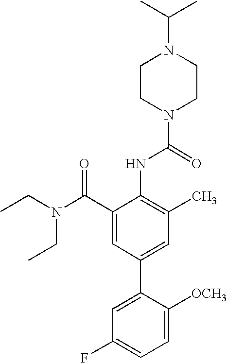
C1(C(N(CC)CC)=O)=CC(C2=CC(F)=CC=C2[OCH3])=CC(C)=C1NC(N1CCN(C(C)C)CC1)=O
